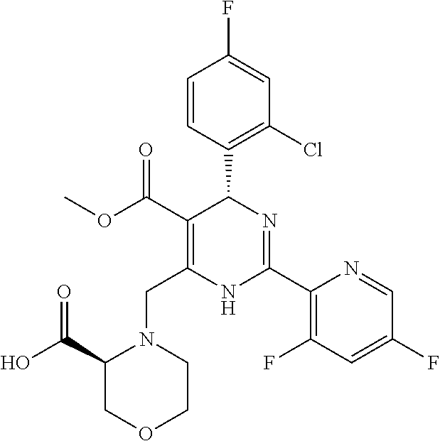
C1=CC(C2C(C(=O)OC)=C(CN3C(C(O)=O)COCC3)NC(C3=C(F)C=C(F)C=N3)=N2)=C(Cl)C=C1F
